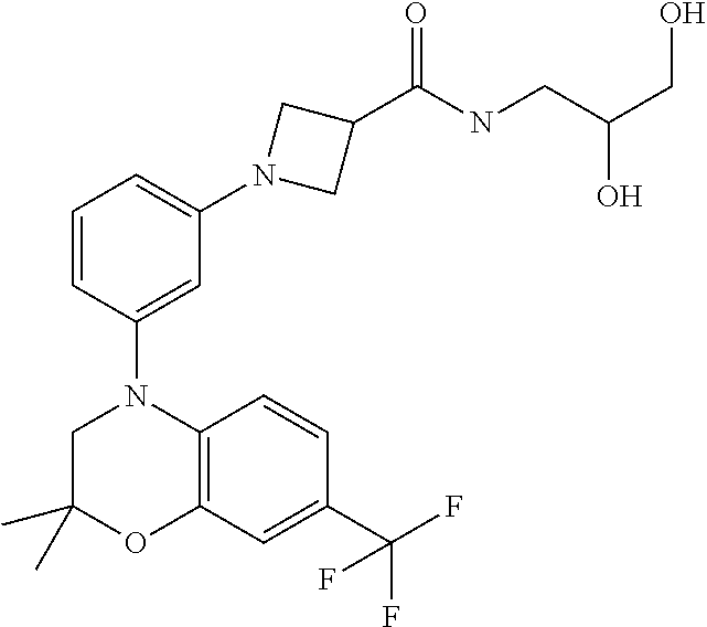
C1(C)(C)CN(C2=CC(N3CC(C(NCC(CO)O)=O)C3)=CC=C2)C2=C(O1)C=C(C(F)(F)F)C=C2
